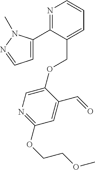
N1=C(C2=CC=NN2C)C(COC2=CN=C(OCCOC)C=C2C=O)=CC=C1
